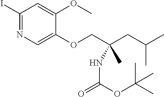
IC1=NC=C(OCC(CC(C)C)(C)NC(=O)OC(C)(C)C)C(OC)=C1
